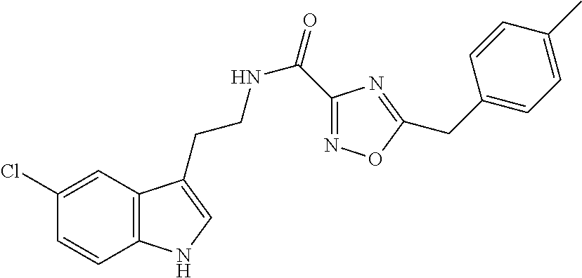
C12=C(C=C(Cl)C=C1)C(CCNC(=O)C1=NOC(CC3=CC=C(C)C=C3)=N1)=CN2
